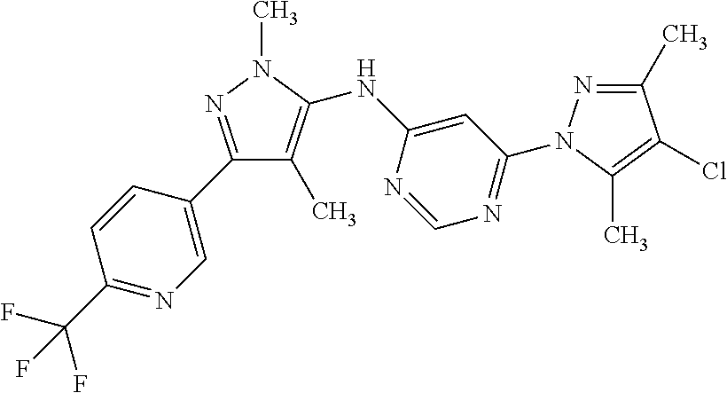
C1(C2=CN=C(C(F)(F)F)C=C2)=NN(C)C(NC2=CC(N3N=C(C)C(Cl)=C3C)=NC=N2)=C1C
